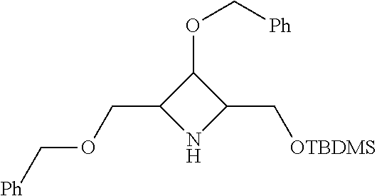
C1(OC[Ph])C(COC[Ph])NC1C[OTBDMS]
